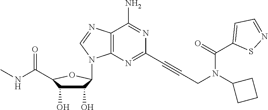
C1(O)C(O)C(C(NC)=O)OC1N1C2=C(C(N)=NC(C#CCN(C(=O)C3=CC=NS3)C3CCC3)=N2)N=C1
